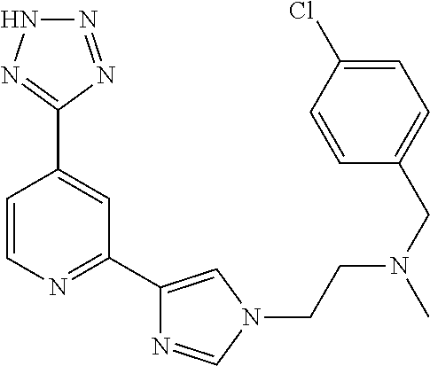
C1=CN=C(C2=CN(CCN(CC3=CC=C(Cl)C=C3)C)C=N2)C=C1C1=NNN=N1
